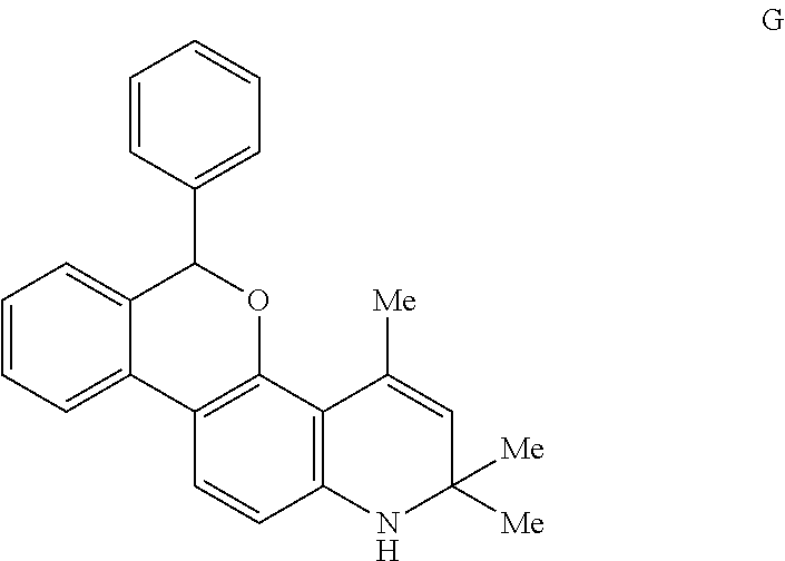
C1=CC=C2C(=C1)C(C1=CC=CC=C1)OC1=C2C=CC2=C1C([Me])=CC([Me])([Me])N2
